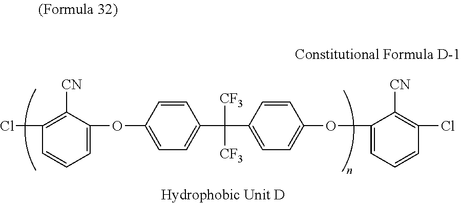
O(C1=CC=C(C([CF3])([CF3])C2=CC=C(OC3=CC=CC(Cl)=C3[CN])C=C2)C=C1)C1=CC=CC(Cl)=C1[CN]
